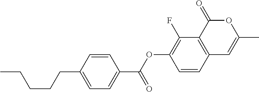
C1=CC2=C(C(F)=C1OC(C1=CC=C(CCCCC)C=C1)=O)C(=O)OC(C)=C2
